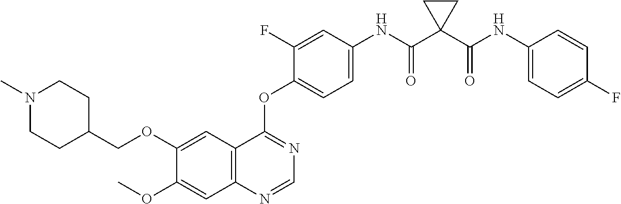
C1=C(OCC2CCN(C)CC2)C(OC)=CC2=C1C(OC1=CC=C(NC(C3(C(NC4=CC=C(F)C=C4)=O)CC3)=O)C=C1F)=NC=N2
